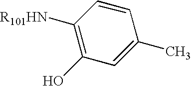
C1=CC([R101HN])=C(O)C=C1C
